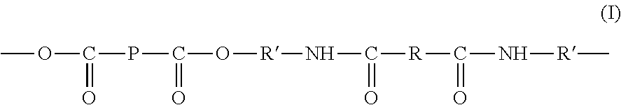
COC(PC(=O)O[R]NC([R]C(=O)N[R]C)=O)=O
